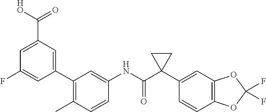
C1=CC(C)=C(C2=CC(C(=O)[HO])=CC(F)=C2)C=C1NC(C1(C2=CC3=C(C=C2)OC(F)(F)O3)CC1)=O
